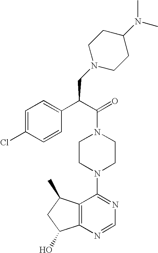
C(N1CCN(C2=NC=NC3=C2C(C)CC3O)CC1)(C(C1=CC=C(Cl)C=C1)CN1CCC(N(C)C)CC1)=O
